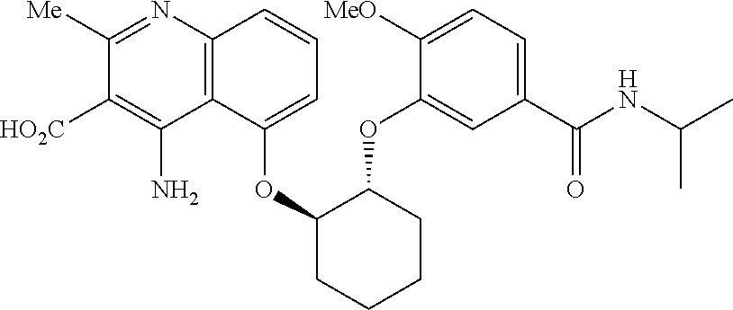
C12=C(N=C([Me])C([HO2C])=C1N)C=CC=C2OC1C(OC2=CC(C(=O)NC(C)C)=CC=C2[MeO])CCCC1
